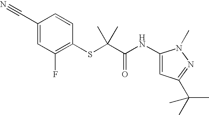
C1(C#N)=CC(F)=C(SC(C(NC2=CC(C(C)(C)C)=NN2C)=O)(C)C)C=C1
